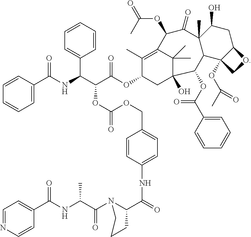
C1=CC=CC=C1C(C(C(OC1CC2(O)C(C)(C)C(=C1C)C(OC(=O)C)C(=O)C1(C)C(C3(OC(C)=O)C(CC1O)OC3)C2OC(=O)C1=CC=CC=C1)=O)OC(=O)OCC1=CC=C(NC(C2N(C(C(NC(C3=CC=NC=C3)=O)C)=O)CCC2)=O)C=C1)NC(C1=CC=CC=C1)=O
